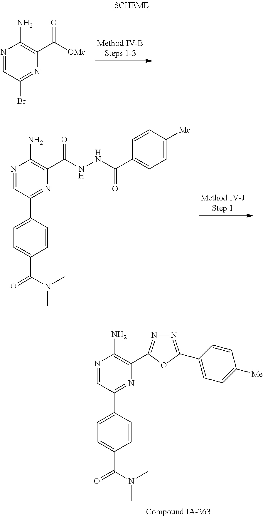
N1=CC(Br)=NC(C([OMe])=O)=C1N.N1=CC(C2=CC=C(C(=O)N(C)C)C=C2)=NC(C2=NN=C(C3=CC=C([Me])C=C3)O2)=C1N.N1=CC(C2=CC=C(C(=O)N(C)C)C=C2)=NC(C(NNC(C2=CC=C([Me])C=C2)=O)=O)=C1N
